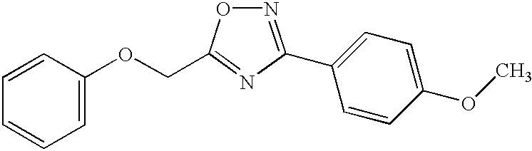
C1=CC=CC=C1OCC1=NC(C2=CC=C(OC)C=C2)=NO1
